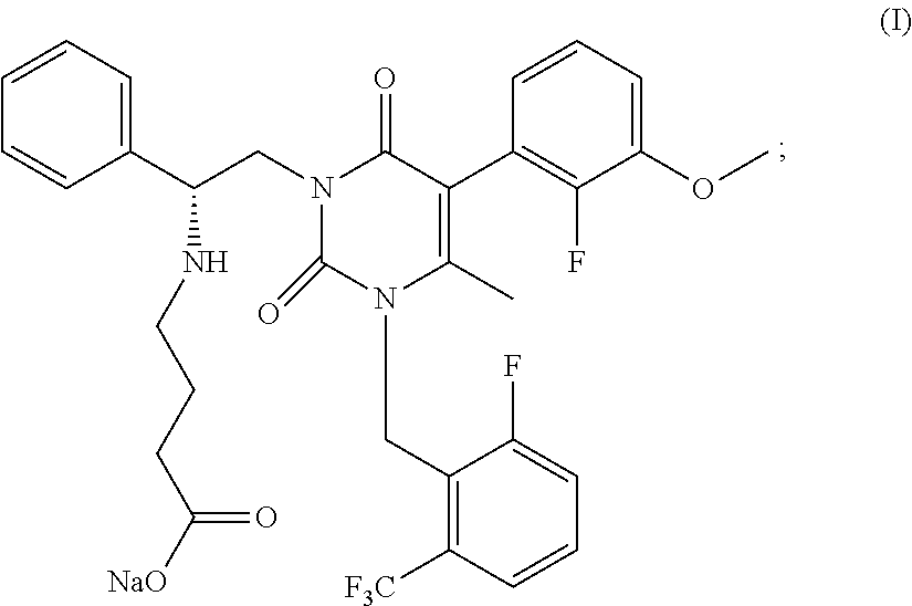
C1=CC=C(C(NCCCC(=O)[NaO])CN2C(=O)N(CC3=C([F3C])C=CC=C3F)C(C)=C(C3=C(F)C(OC)=CC=C3)C2=O)C=C1
